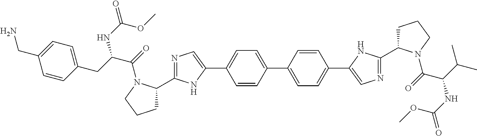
C1=CC(C2=CC=C(C3=CN=C(C4CCCN4C(=O)C(C(C)C)NC(=O)OC)N3)C=C2)=CC=C1C1=CN=C(C2CCCN2C(=O)C(CC2=CC=C(CN)C=C2)NC(=O)OC)N1
